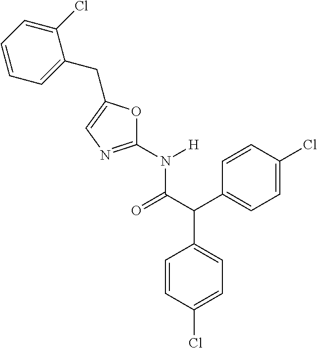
C1=CC(Cl)=CC=C1C(C1=CC=C(Cl)C=C1)C(N([H])C1=NC=C(CC2=CC=CC=C2Cl)O1)=O
